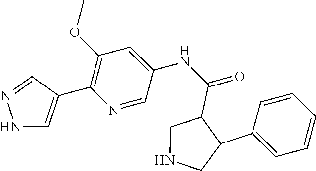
N1C=C(C2=C(OC)C=C(NC(C3C(C4=CC=CC=C4)CNC3)=O)C=N2)C=N1
